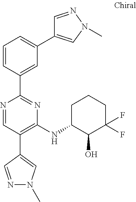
N1=CC(C2=CN(C)N=C2)=C(NC2C(O)C(F)(F)CCC2)N=C1C1=CC(C2=CN(C)N=C2)=CC=C1
